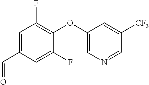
C1(C=O)=CC(F)=C(OC2=CN=CC([CF3])=C2)C(F)=C1
